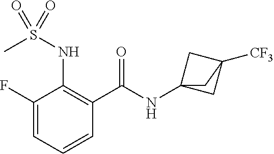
C1(F)=CC=CC(C(=O)NC23CC([CF3])(C2)C3)=C1NS(C)(=O)=O
